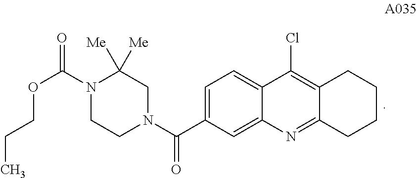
C1=C(C(N2CC([Me])([Me])N(C(=O)OCCC)CC2)=O)C=C2C(=C1)C(Cl)=C1C(=N2)CCCC1
